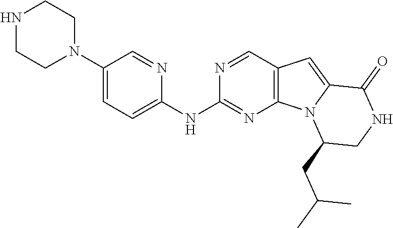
C1(NC2=CC=C(N3CCNCC3)C=N2)=NC2=C(C=N1)C=C1N2C(CC(C)C)CNC1=O
